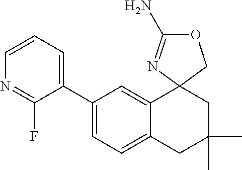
N1=C(F)C(C2=CC=C3C(=C2)C2(CC(C)(C)C3)COC(N)=N2)=CC=C1
